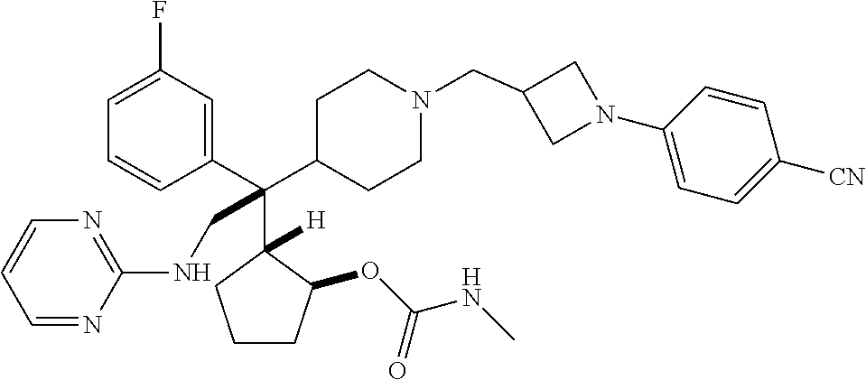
C1=C(F)C=C(C(C2CCN(CC3CN(C4=CC=C([CN])C=C4)C3)CC2)(C2([H])C(OC(NC)=O)CCC2)CNC2=NC=CC=N2)C=C1
